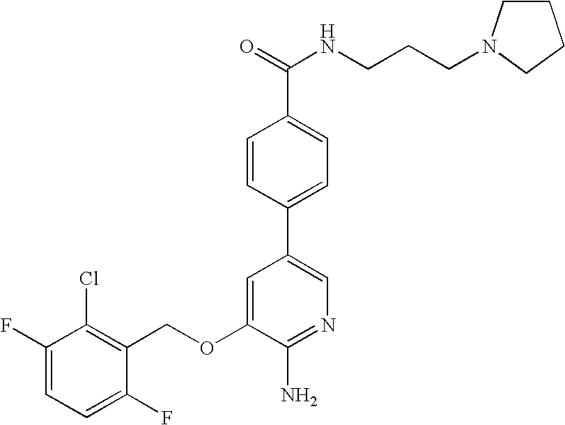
C1(F)=CC=C(F)C(COC2=CC(C3=CC=C(C(=O)NCCCN4CCCC4)C=C3)=CN=C2N)=C1Cl
